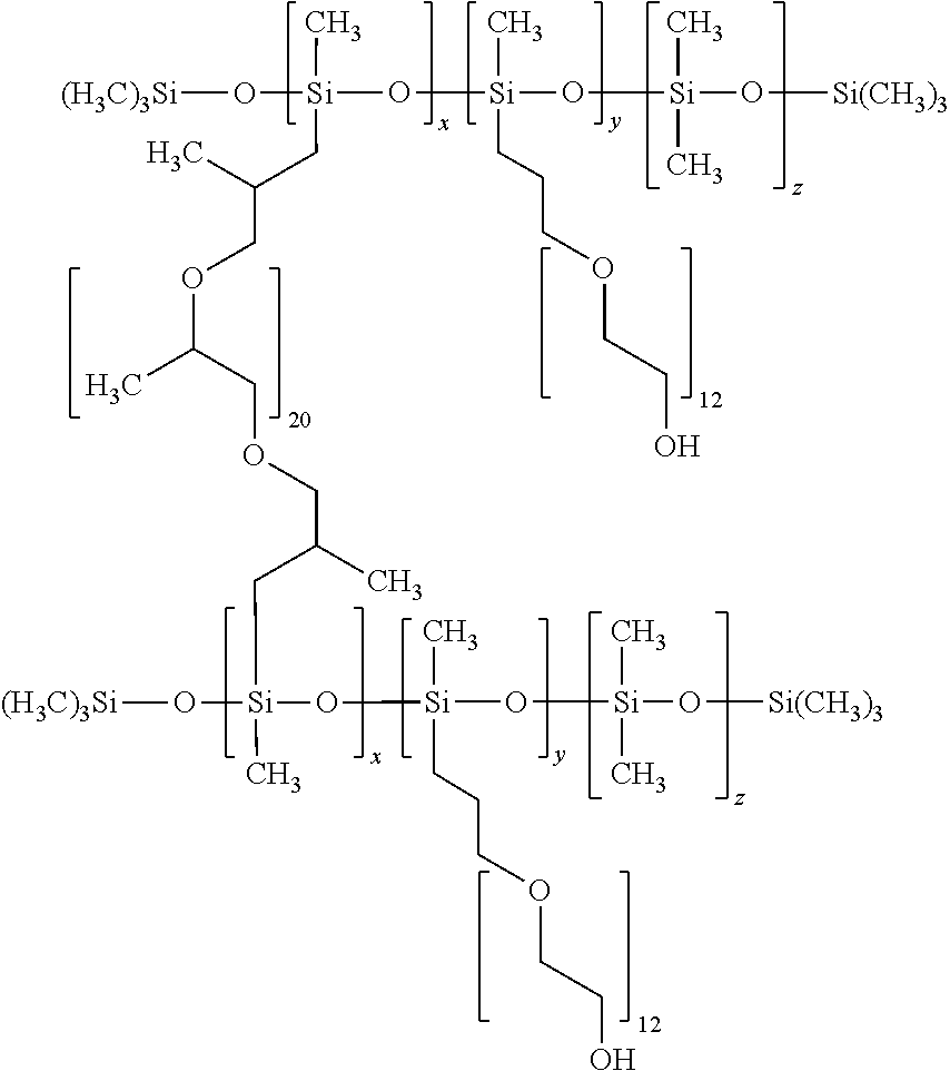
[Si](O[Si](O[Si](O[Si(CH3)3])(C)C)(C)CCCOCCO)(O[(H3C)3Si])(C)CC(COC(C)COCC(C[Si](O[(H3C)3Si])(C)O[Si](C)(CCCOCCO)O[Si](O[Si(CH3)3])(C)C)C)C
